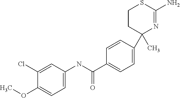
C1=C(NC(=O)C2=CC=C(C3(C)N=C(N)SCC3)C=C2)C=C(Cl)C(OC)=C1
